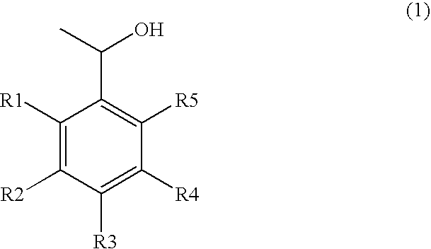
C1([R1])=C([R2])C([R3])=C([R4])C([R5])=C1C(O)C
